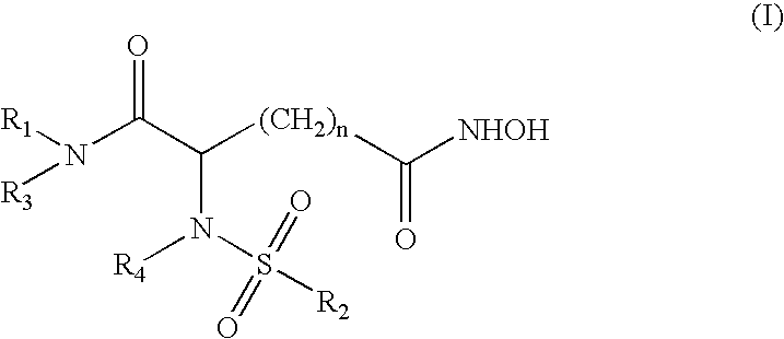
[R1]N(C(C([(CH2)n]C([NHOH])=O)N(S([R2])(=O)=O)[R4])=O)[R3]
